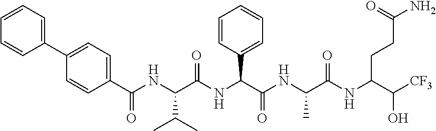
C1=CC(C(NC(C(NC(C(NC(C(NC(C([CF3])O)CCC(N)=O)=O)C)=O)C2=CC=CC=C2)=O)C(C)C)=O)=CC=C1C1=CC=CC=C1
